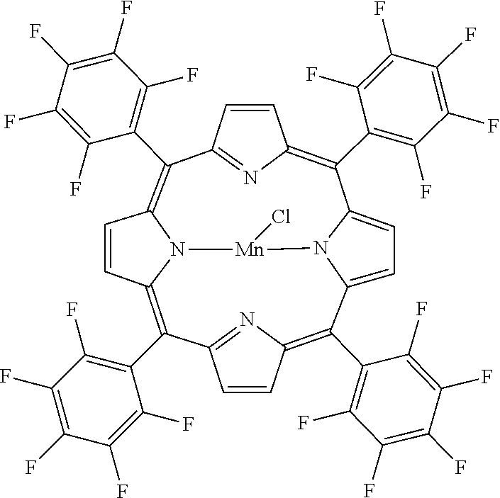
C12=NC(=C(C3=C(F)C(F)=C(F)C(F)=C3F)C3=CC=C4N3[Mn](Cl)N3C(=C(C5=C(F)C(F)=C(F)C(F)=C5F)C5=NC(=C4C4=C(F)C(F)=C(F)C(F)=C4F)C=C5)C=CC3=C1C1=C(F)C(F)=C(F)C(F)=C1F)C=C2
